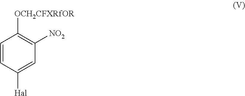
C1=CC([Hal])=CC([NO2])=C1[OCH2CFXRfOR]
